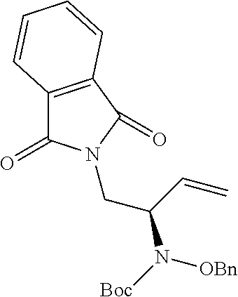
C12=C(C(=O)N(CC(N([Boc])[OBn])C=C)C1=O)C=CC=C2
